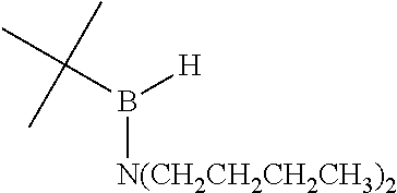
C(B([H])[N(CH2CH2CH2CH3)2])(C)(C)C
